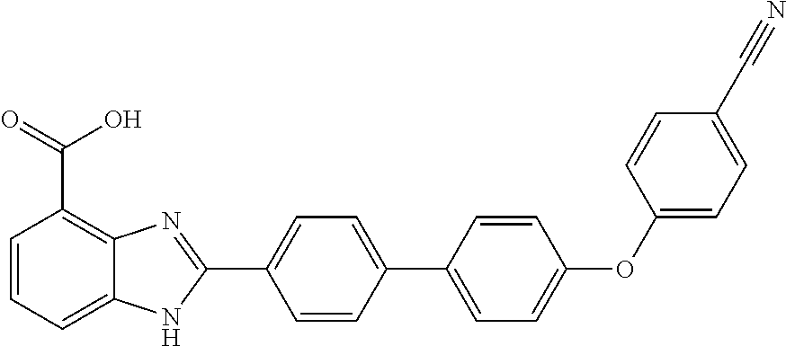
C1=CC(C2=CC=C(OC3=CC=C(C#N)C=C3)C=C2)=CC=C1C1=NC2=C(C(=O)O)C=CC=C2N1
